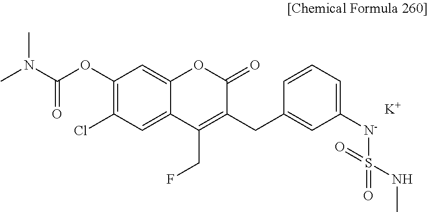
[K].C1(OC(=O)N(C)C)=C(Cl)C=C2C(=C1)OC(=O)C(CC1=CC([N-]S(=O)(NC)=O)=CC=C1)=C2CF
